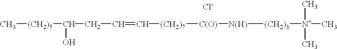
C[(CH2)5]C(CC=C[(CH2)7][C(O)][N(H)][(CH2)3][N+](C)(C)C)O.[Cl-]
